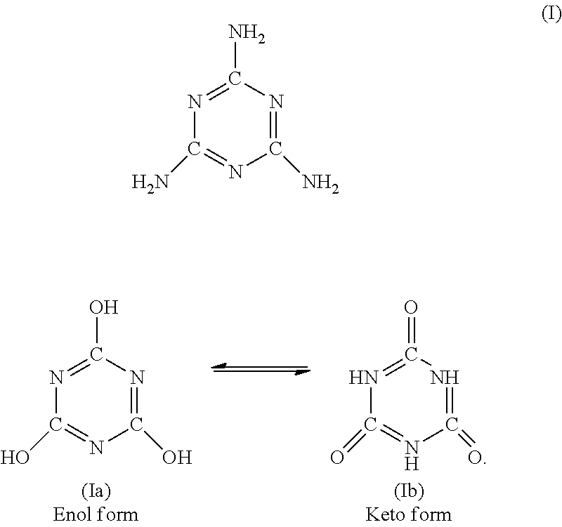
N1=C(O)N=C(O)N=C1O.N1=C(=O)N=C(=O)N=C1=O.N1=C(N)N=C(N)N=C1N
